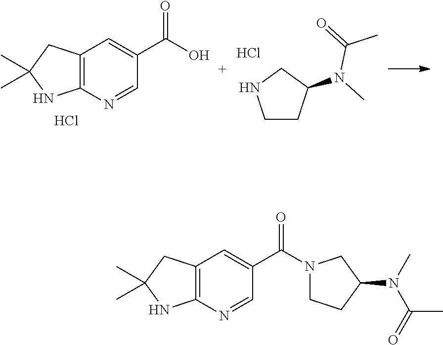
C12=C(N=CC(C(N3CCC(N(C(C)=O)C)C3)=O)=C1)NC(C)(C)C2.C1CC(N(C(C)=O)C)CN1.Cl.C12=C(N=CC(C(O)=O)=C1)NC(C)(C)C2.Cl
